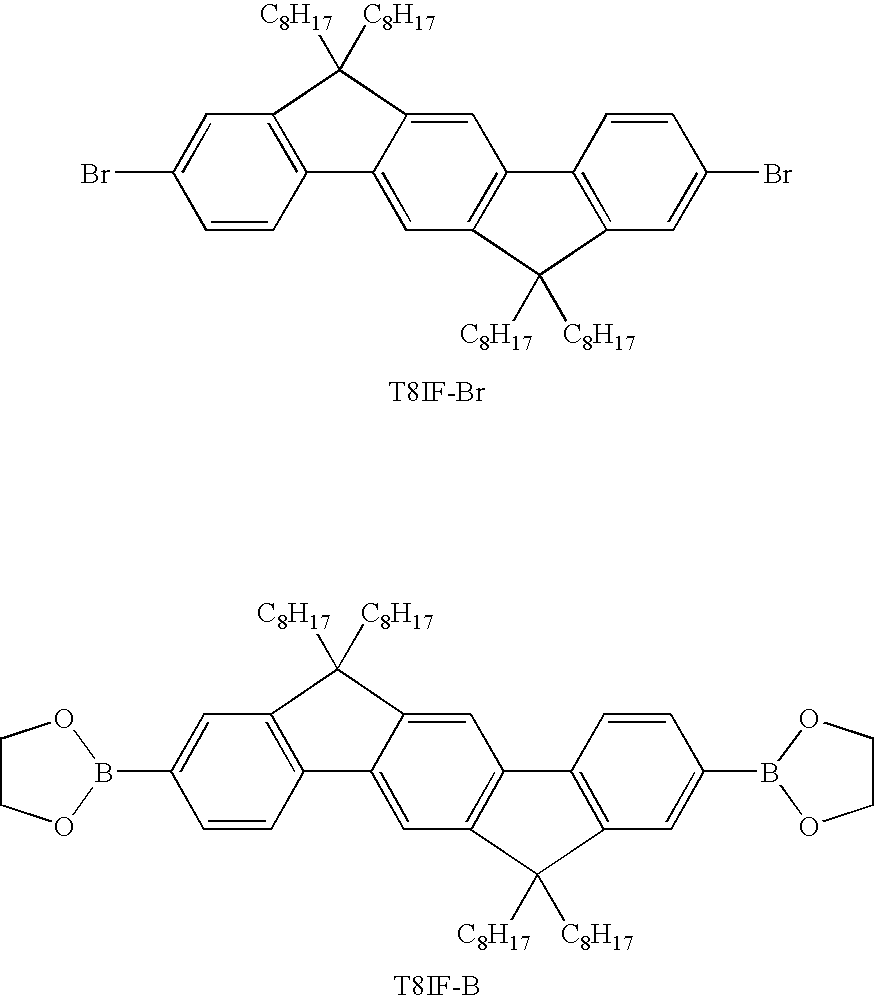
BrC1=CC2=C(C=C1)C1=CC3=C(C=C1C2([C8H17])[C8H17])C1=C(C3([C8H17])[C8H17])C=C(Br)C=C1.[T8IF-Br].C1COB(C2=CC3=C(C=C2)C2=CC4=C(C=C2C3([C8H17])[C8H17])C2=C(C4([C8H17])[C8H17])C=C(B3OCCO3)C=C2)O1.[T8IF-B]
